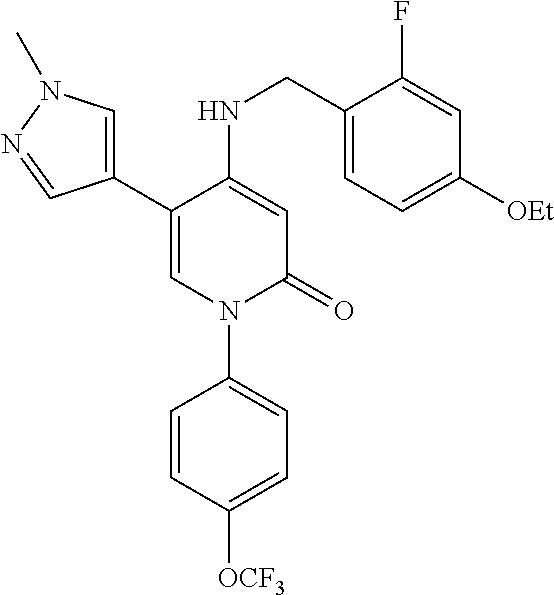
C1=C(NCC2=CC=C([OEt])C=C2F)C(C2=CN(C)N=C2)=CN(C2=CC=C([OCF3])C=C2)C1=O
